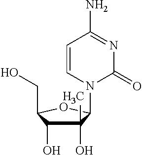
C1(C)(O)C(O)C(CO)OC1N1C(=O)N=C(N)C=C1
